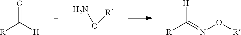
[R]C([H])=O.[R]ON.[R]C(=NO[R])[H]
